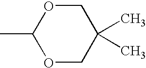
CC1OCC(C)(C)CO1
